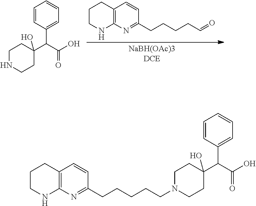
C1CNC2=C(C1)C=CC(CCCCC=O)=N2.C1NCCC(C(C(O)=O)C2=CC=CC=C2)(O)C1.C1CNC2=C(C1)C=CC(CCCCCN1CCC(C(C3=CC=CC=C3)C(=O)O)(O)CC1)=N2
